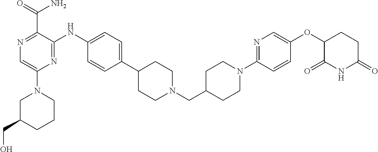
C1(N2CC(CO)CCC2)=CN=C(C(N)=O)C(NC2=CC=C(C3CCN(CC4CCN(C5=NC=C(OC6CCC(=O)NC6=O)C=C5)CC4)CC3)C=C2)=N1
